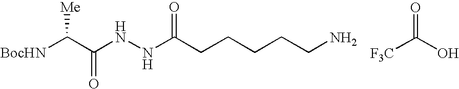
[BocHN]C(C(NNC(CCCCCN)=O)=O)[Me].[F3C]C(O)=O
